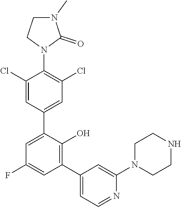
C1N(C)C(=O)N(C2=C(Cl)C=C(C3=CC(F)=CC(C4=CC=NC(N5CCNCC5)=C4)=C3O)C=C2Cl)C1
